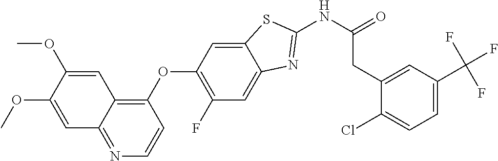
C1=C(OC)C(OC)=CC2=C(OC3=C(F)C=C4C(=C3)SC(NC(=O)CC3=CC(C(F)(F)F)=CC=C3Cl)=N4)C=CN=C12
